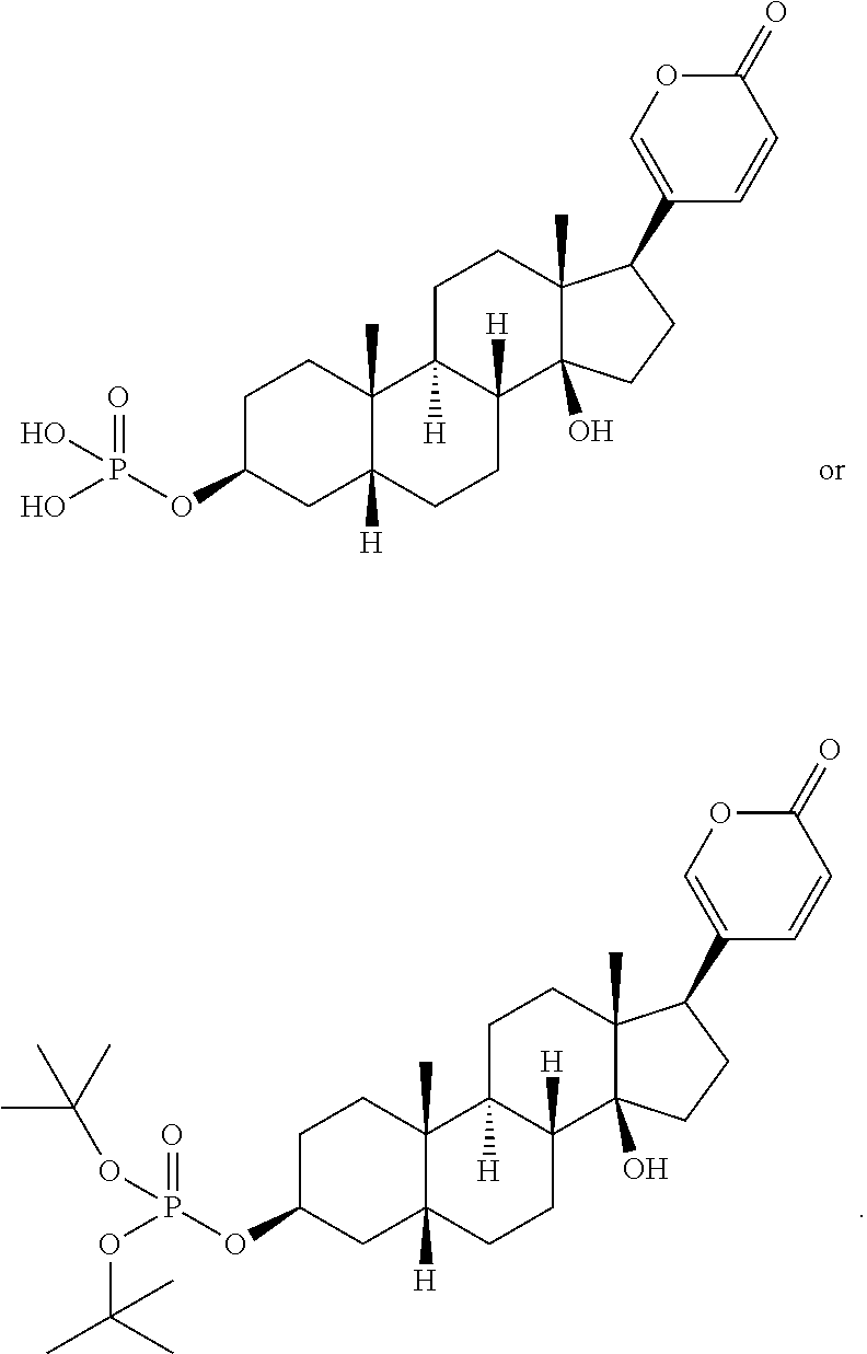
C1C(OP(OC(C)(C)C)(=O)OC(C)(C)C)CC2([H])C(C)(C1)C1([H])C([H])(CC2)C2(O)C(C)(CC1)C(C1=COC(=O)C=C1)CC2.C1C(OP(O)(=O)O)CC2([H])C(C)(C1)C1([H])C([H])(CC2)C2(O)C(C)(CC1)C(C1=COC(=O)C=C1)CC2
